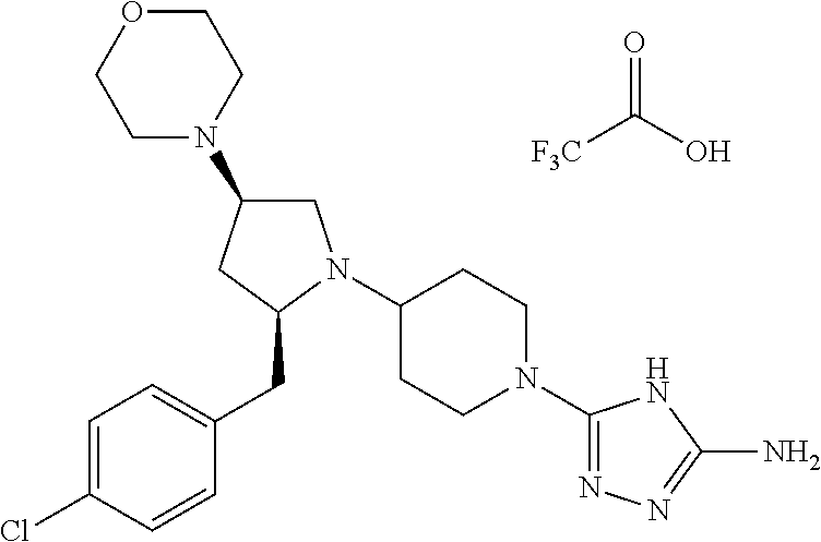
[F3C]C(O)=O.C1=C(Cl)C=CC(CC2N(C3CCN(C4=NN=C(N)N4)CC3)CC(N3CCOCC3)C2)=C1
